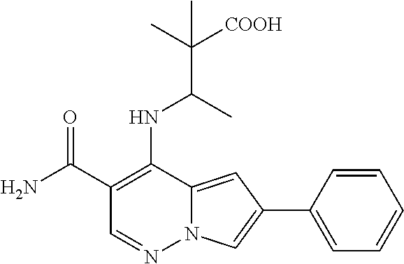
C12=CC(C3=CC=CC=C3)=CN1N=CC(C(=O)N)=C2NC(C)C([COOH])(C)C
